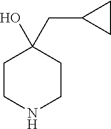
C1CNCCC1(O)CC1CC1
